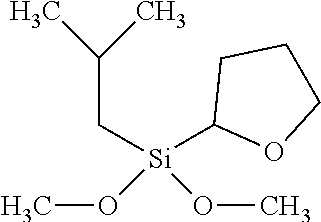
C(C[Si](OC)(OC)C1OCCC1)(C)C
